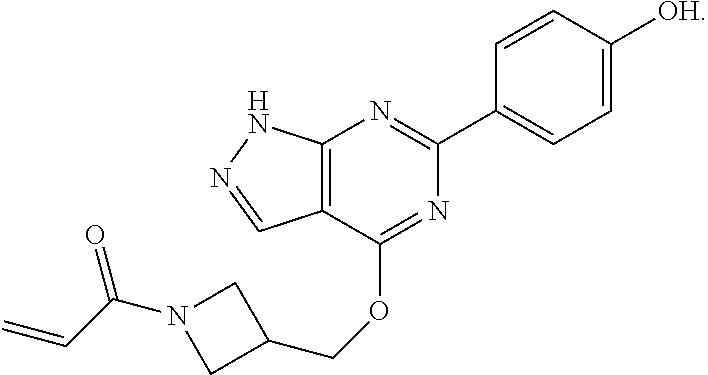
C1(C2=NC3=C(C(OCC4CN(C(C=C)=O)C4)=N2)C=NN3)=CC=C([OH])C=C1
